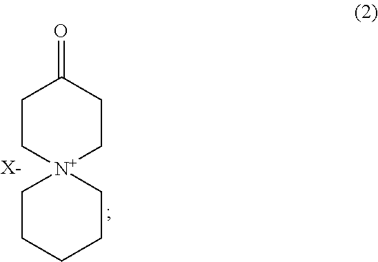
C1C[N+]2(CCC1=O)CCCCC2.[X-]
